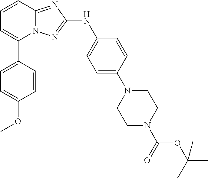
N12C(=NC(NC3=CC=C(N4CCN(C(OC(C)(C)C)=O)CC4)C=C3)=N1)C=CC=C2C1=CC=C(OC)C=C1
